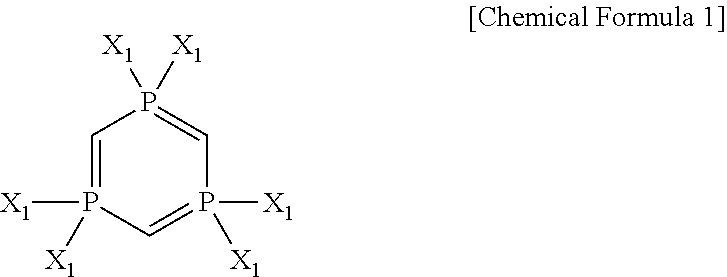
C1=P([X1])([X1])C=P([X1])([X1])C=P1([X1])[X1]
